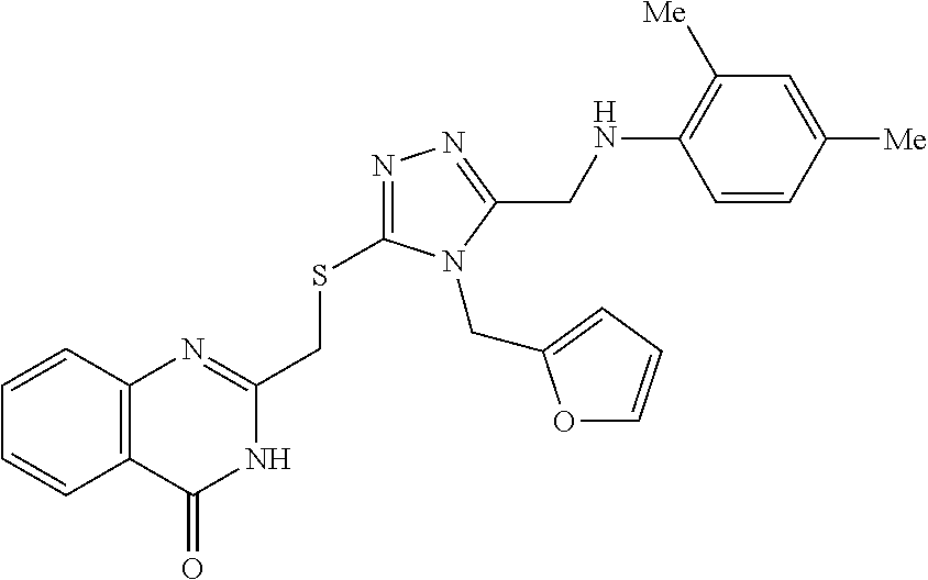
C1([Me])=C(NCC2=NN=C(SCC3=NC4=C(C(=O)N3)C=CC=C4)N2CC2=CC=CO2)C=CC([Me])=C1
